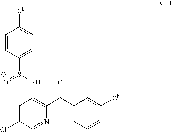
C1=CC(S(=O)(=O)NC2=C(C(C3=CC=CC([Zb])=C3)=O)N=CC(Cl)=C2)=CC=C1[Xb]
